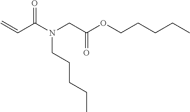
C=CC(N(CC(OCCCCC)=O)CCCCC)=O
